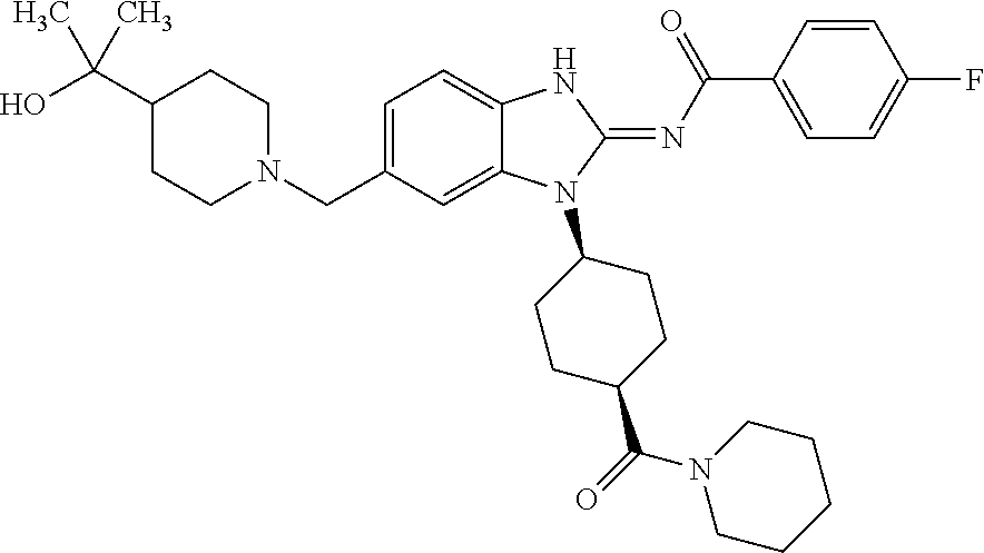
C1(C(O)(C)C)CCN(CC2=CC=C3C(=C2)N(C2CCC(C(=O)N4CCCCC4)CC2)C(=NC(C2=CC=C(F)C=C2)=O)N3)CC1
